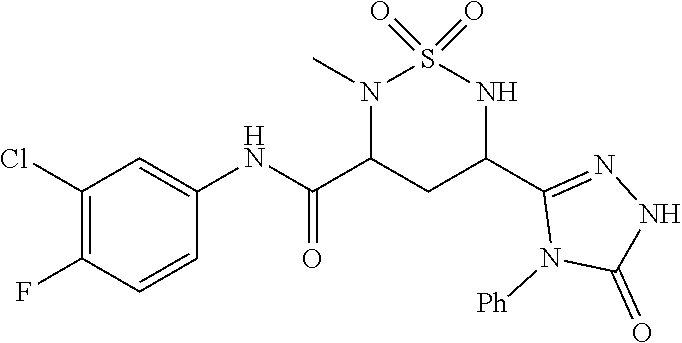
C1(Cl)=C(F)C=CC(NC(C2CC(C3=NNC(=O)N3[Ph])NS(=O)(=O)N2C)=O)=C1
